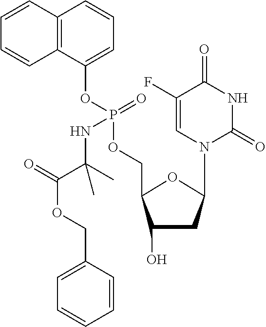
C1(O)CC(N2C(=O)NC(=O)C(F)=C2)OC1COP(OC1=CC=CC2=C1C=CC=C2)(=O)NC(C(OCC1=CC=CC=C1)=O)(C)C
